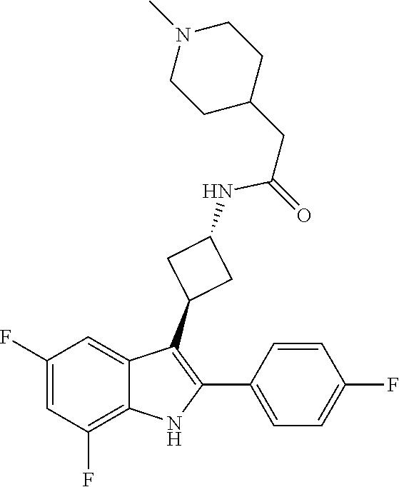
CN1CCC(CC(NC2CC(C3=C(C4=CC=C(F)C=C4)NC4=C(F)C=C(F)C=C34)C2)=O)CC1
